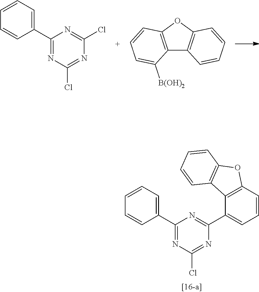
C1(C2=NC(Cl)=NC(Cl)=N2)=CC=CC=C1.C12=C(OC3=C1C=CC=C3)C=CC=C2[B(OH)2].C1(C2=NC(Cl)=NC(C3=CC=CC4=C3C3=C(O4)C=CC=C3)=N2)=CC=CC=C1
